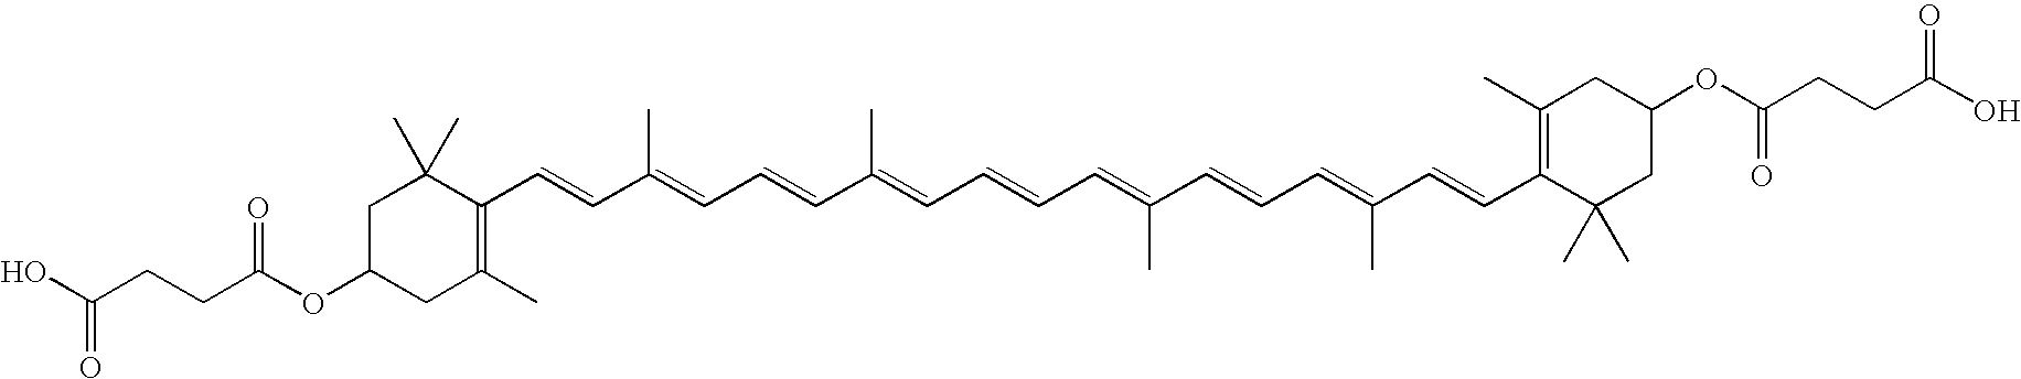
C1C(OC(CCC(O)=O)=O)CC(C)=C(C=CC(=CC=CC(=CC=CC=C(C=CC=C(C=CC2=C(C)CC(OC(CCC(O)=O)=O)CC2(C)C)C)C)C)C)C1(C)C
